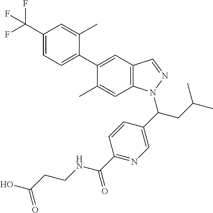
C1(C(F)(F)F)=CC=C(C2=CC3=C(C=C2C)N(C(CC(C)C)C2=CN=C(C(=O)NCCC(O)=O)C=C2)N=C3)C(C)=C1
